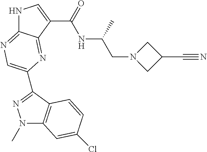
N1C2=NC=C(C3=NN(C)C4=C3C=CC(Cl)=C4)N=C2C(C(=O)NC(CN2CC(C#N)C2)C)=C1
